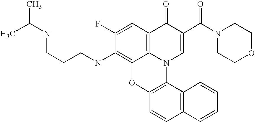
C1(F)=CC2=C3C(=C1NCCCNC(C)C)OC1=C(N3C=C(C(N3CCOCC3)=O)C2=O)C2=C(C=C1)C=CC=C2
